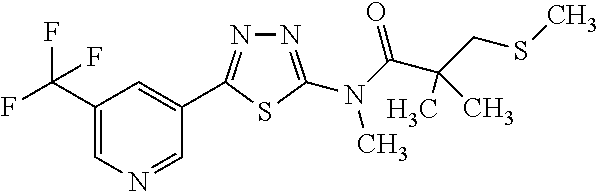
N1=C(N(C(C(CSC)(C)C)=O)C)SC(C2=CC(C(F)(F)F)=CN=C2)=N1
